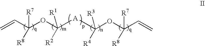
C=CC(OC([R2])([A]C([R4])(OC(C=C)([R7])[R8])[R3])[R1])([R7])[R8]
